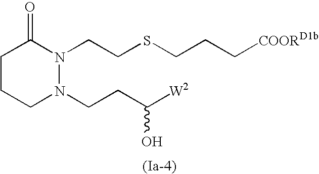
C1CCN(CCC([W2])O)N(CCSCCC[COORD1b])C1=O
